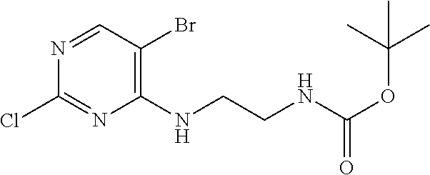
C1(NCCNC(=O)OC(C)(C)C)=C(Br)C=NC(Cl)=N1
